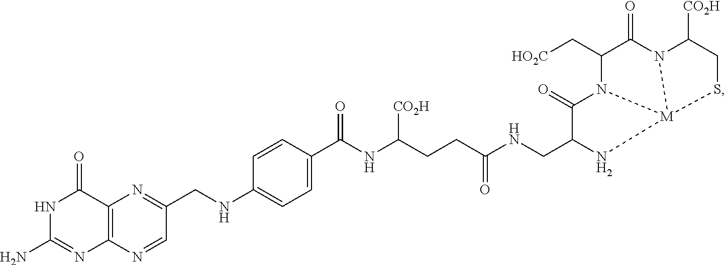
N1C(N)=NC2=C(C1=O)N=C(CNC1=CC=C(C(NC(CCC(NCC3N[M]45N(C3=O)C(C[HO2C])C(=O)N4C([CO2H])CS5)=O)[CO2H])=O)C=C1)C=N2
